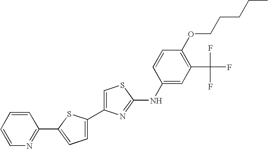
C1(C2=CSC(NC3=CC(C(F)(F)F)=C(OCCCCC)C=C3)=N2)=CC=C(C2=NC=CC=C2)S1
